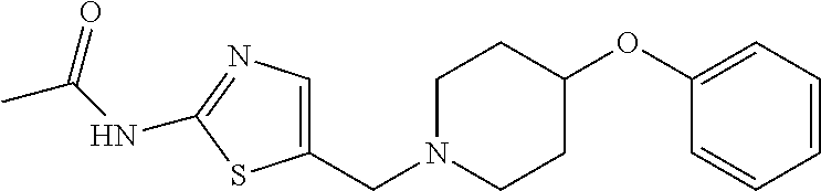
C1(OC2CCN(CC3=CN=C(NC(C)=O)S3)CC2)=CC=CC=C1
